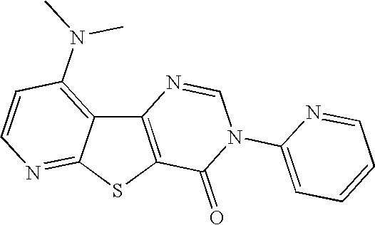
C12=C(SC3=NC=CC(N(C)C)=C13)C(=O)N(C1=CC=CC=N1)C=N2
